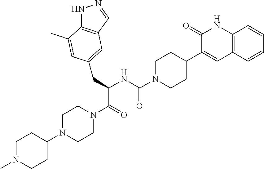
C1N(C)CCC(N2CCN(C(=O)C(CC3=CC4=C(NN=C4)C(C)=C3)NC(N3CCC(C4=CC5=C(NC4=O)C=CC=C5)CC3)=O)CC2)C1
